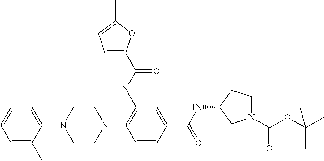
C1CN(C2=C(NC(=O)C3=CC=C(C)O3)C=C(C(NC3CN(C(OC(C)(C)C)=O)CC3)=O)C=C2)CCN1C1=CC=CC=C1C
